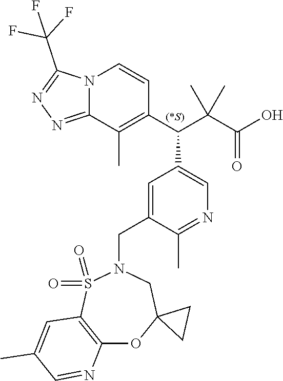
N12C(=NN=C1C(F)(F)F)C(C)=C(C(C(C(O)=O)(C)C)C1=CN=C(C)C(CN3S(=O)(=O)C4=C(OC5(C3)CC5)N=CC(C)=C4)=C1)C=C2
